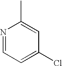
N1=CC=C(Cl)C=C1C
